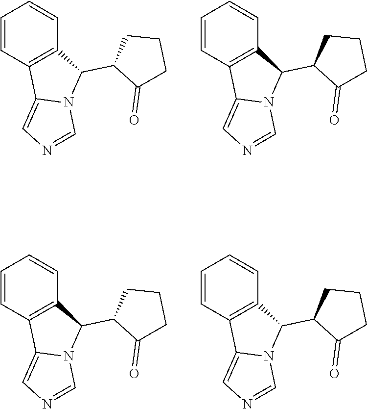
C1=CC2=C(C=C1)C(C1C(=O)CCC1)N1C2=CN=C1.C1=CC2=C(C=C1)C(C1C(=O)CCC1)N1C2=CN=C1.C1=CC2=C(C=C1)C(C1C(=O)CCC1)N1C2=CN=C1.C1=CC2=C(C=C1)C(C1C(=O)CCC1)N1C2=CN=C1
